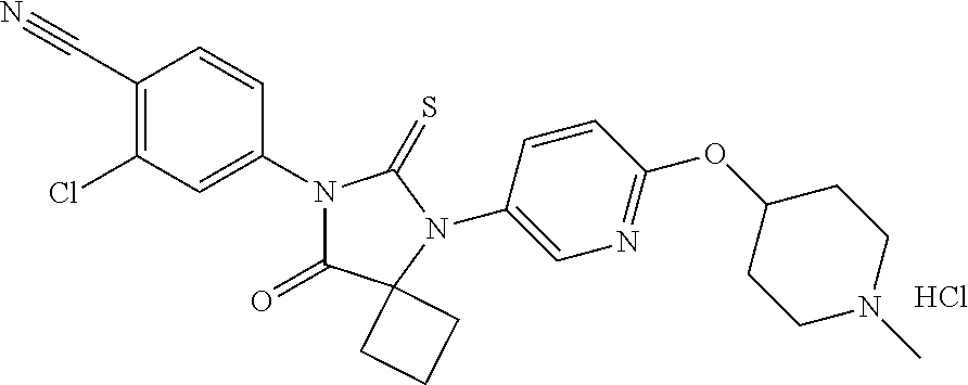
C1(C#N)=C(Cl)C=C(N2C(=O)C3(N(C4=CN=C(OC5CCN(C)CC5)C=C4)C2=S)CCC3)C=C1.Cl
